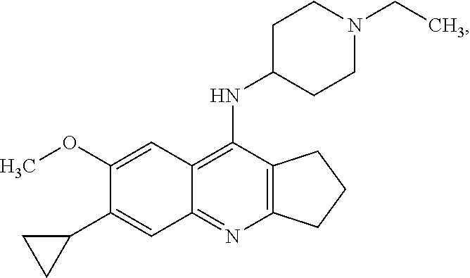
C12=C(N=C3C(=C1NC1CCN(CC)CC1)C=C(OC)C(C1CC1)=C3)CCC2
